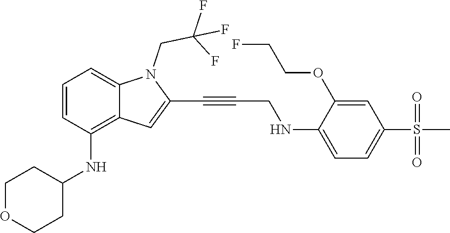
C(C#CC1=CC2=C(NC3CCOCC3)C=CC=C2N1CC(F)(F)F)NC1=CC=C(S(C)(=O)=O)C=C1OCCF
